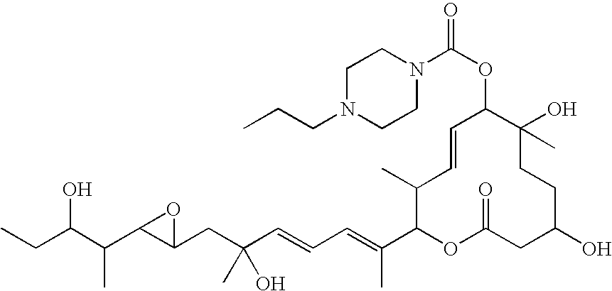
OC(C(C)C1C(CC(O)(C)C=CC=C(C)C2OC(=O)CC(O)CCC(C)(O)C(OC(=O)N3CCN(CCC)CC3)C=CC2C)O1)CC
